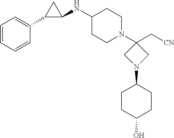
C1(NC2CC2C2=CC=CC=C2)CCN(C2(C[CN])CN(C3CCC(O)CC3)C2)CC1
